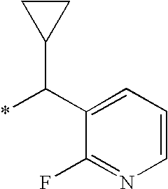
C1(C(*)C2CC2)=CC=CN=C1F
